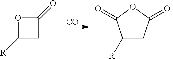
C1(=O)OC([R])C1.C1([R])CC(=O)OC1=O.[CO]
